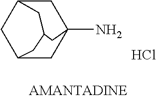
C1C2CC3CC1(N)CC(C2)C3.Cl
